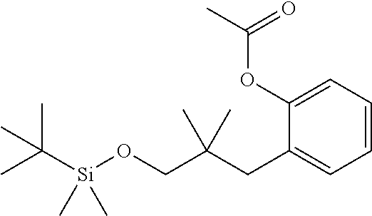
CC([Si](OCC(CC1=CC=CC=C1OC(C)=O)(C)C)(C)C)(C)C
